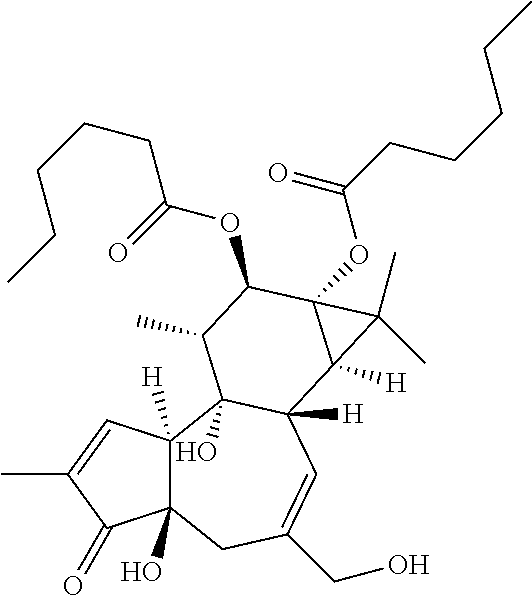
C12(O)C([H])(C=C(C)C1=O)C1(O)C([H])(C=C(CO)C2)C2([H])C(OC(=O)CCCCC)(C(OC(=O)CCCCC)C1C)C2(C)C
